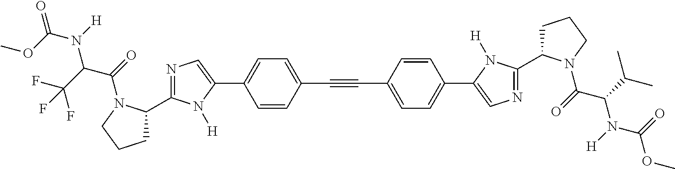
C(#CC1=CC=C(C2=CN=C(C3CCCN3C(C(N(C(OC)=O)[H])C(C)C)=O)N2[H])C=C1)C1=CC=C(C2=CN=C(C3CCCN3C(C(N(C(=O)OC)[H])C(F)(F)F)=O)N2[H])C=C1
